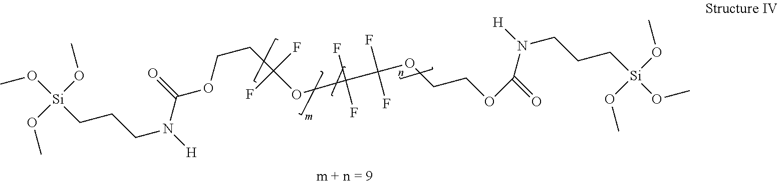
CO[Si](CCCN(C(OCCC(OC(F)(F)C(F)(F)OCCOC(N([H])CCC[Si](OC)(OC)OC)=O)(F)F)=O)[H])(OC)OC
